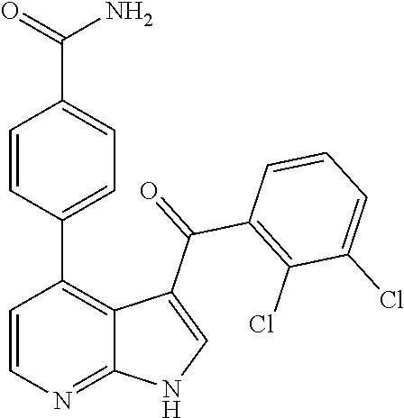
C1=CN=C2C(=C1C1=CC=C(C(=O)N)C=C1)C(C(=O)C1=C(Cl)C(Cl)=CC=C1)=CN2
